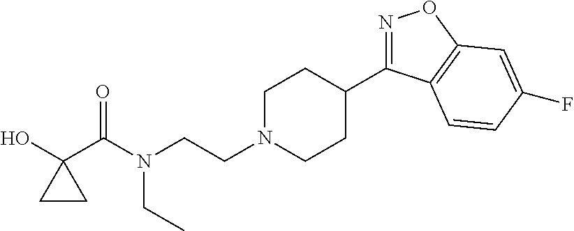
N1=C(C2CCN(CCN(C(C3(O)CC3)=O)CC)CC2)C2=C(O1)C=C(F)C=C2
